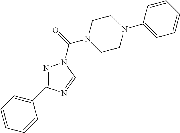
N1=C(C2=CC=CC=C2)N=CN1C(=O)N1CCN(C2=CC=CC=C2)CC1
